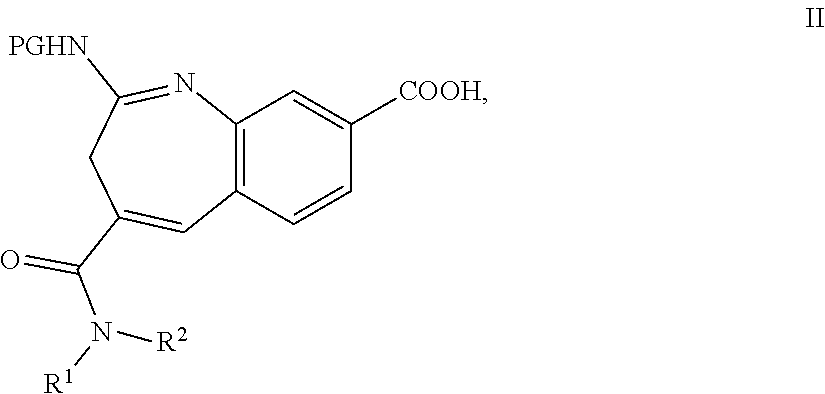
C12=C(C=CC([COOH])=C1)C=C(C(=O)N([R2])[R1])CC([PGHN])=N2
